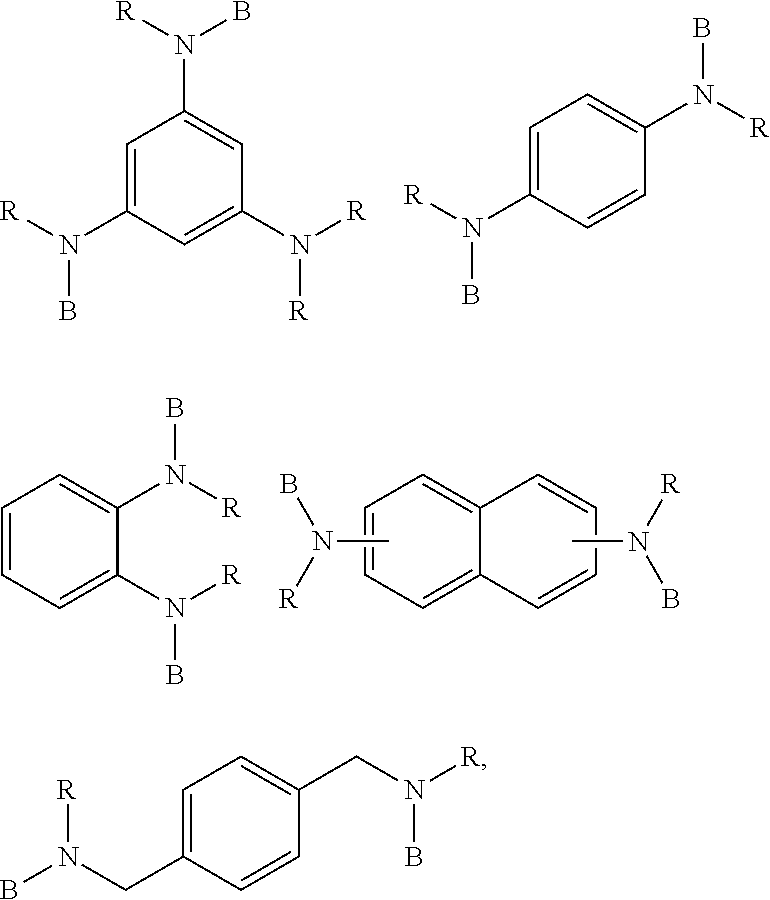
C1=C(N([R])B)C=C(N([R])[R])C=C1N(B)[R].C1=C(N([R])B)C=CC(N([R])B)=C1.C1=C2C(=CC=C1)C=CC=C2.CN([R])B.CN([R])B.C1=CC=C(N([R])B)C(N([R])B)=C1.C1=C(CN(B)[R])C=CC(CN([R])B)=C1
